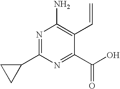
C1(C2=NC(N)=C(C=C)C(C(O)=O)=N2)CC1
